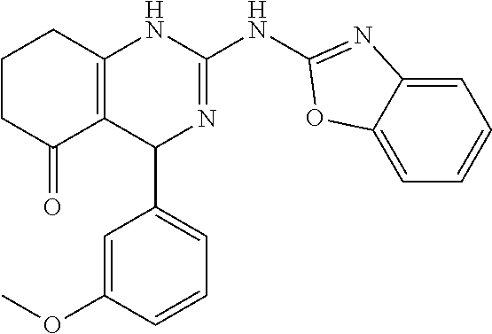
C1CC(=O)C2=C(C1)NC(NC1=NC3=CC=CC=C3O1)=NC2C1=CC=CC(OC)=C1
